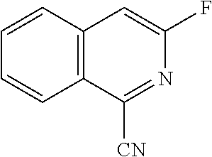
C1=CC2=C(C=C1)C=C(F)N=C2[CN]
